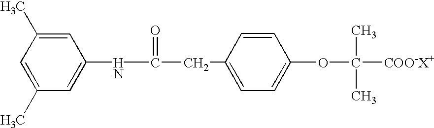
C1=C(NC(CC2=CC=C(OC(C)(C)[COO-X+])C=C2)=O)C=C(C)C=C1C
